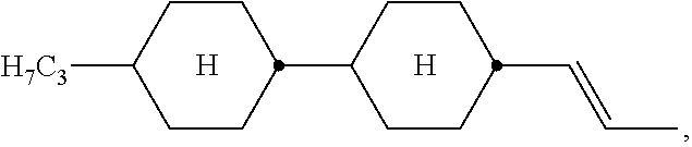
[H].C1CC([H7C3])CCC1C1CCC(C=CC)CC1.[H]
